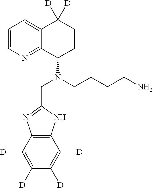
C12=C(C([D])=C([D])C([D])=C1[D])N=C(CN(C1CCC([D])([D])C3=CC=CN=C13)CCCCN)N2
